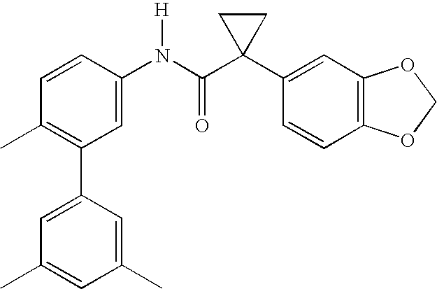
C1(C2=C(C)C=CC(N(C(C3(C4=CC5=C(C=C4)OCO5)CC3)=O)[H])=C2)=CC(C)=CC(C)=C1
